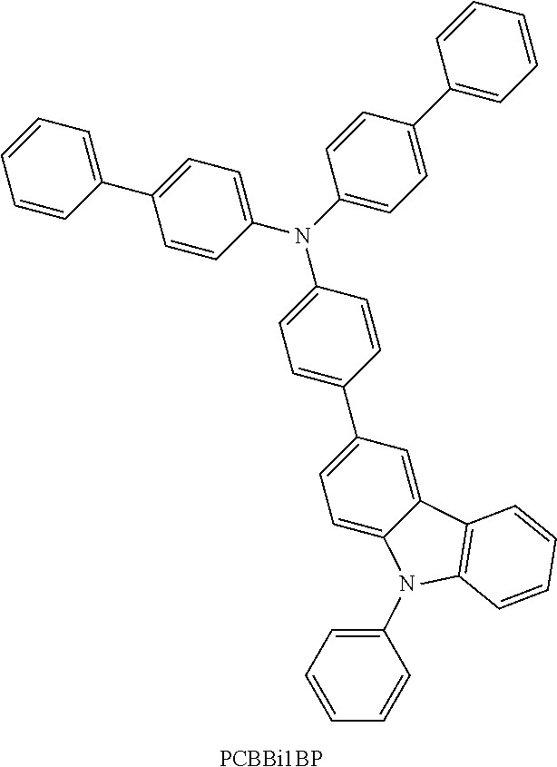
C1=CC=CC(C2=CC=C(N(C3=CC=C(C4=CC=C5C(=C4)C4=C(N5C5=CC=CC=C5)C=CC=C4)C=C3)C3=CC=C(C4=CC=CC=C4)C=C3)C=C2)=C1.[PCBBi1BP]
